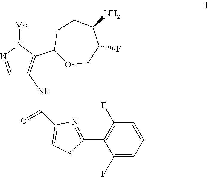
C1=NN([Me])C(C2OCC(F)C(N)CC2)=C1NC(=O)C1=CSC(C2=C(F)C=CC=C2F)=N1
